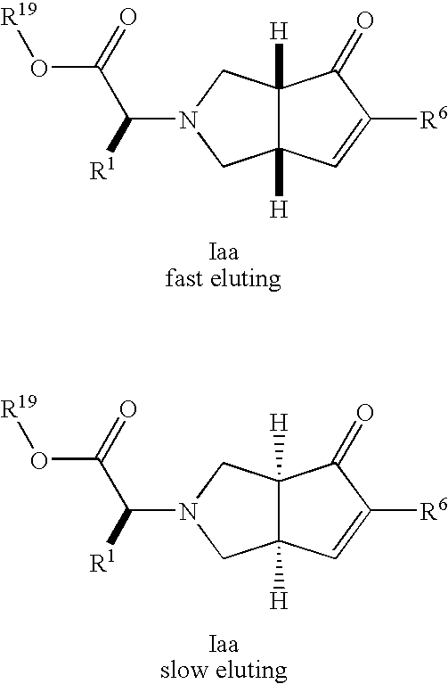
C12([H])C([H])(C=C([R6])C1=O)CN(C([R1])C(O[R19])=O)C2.C12([H])C([H])(C=C([R6])C1=O)CN(C([R1])C(O[R19])=O)C2
